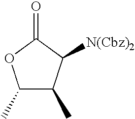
C1(C)C(C)C([N(Cbz)2])C(=O)O1
